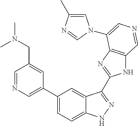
C1(C2=CN=CC(CN(C)C)=C2)=CC=C2C(=C1)C(C1=NC3=C(N1)C=NC=C3N1C=C(C)N=C1)=NN2
